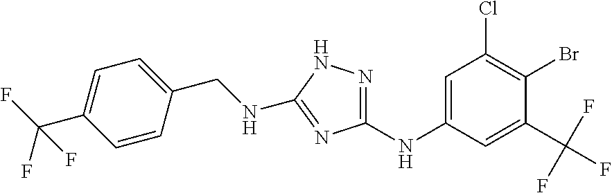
C1=C(NC2=NNC(NCC3=CC=C(C(F)(F)F)C=C3)=N2)C=C(C(F)(F)F)C(Br)=C1Cl
